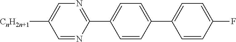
C1([CnH2n+1])=CN=C(C2=CC=C(C3=CC=C(F)C=C3)C=C2)N=C1
